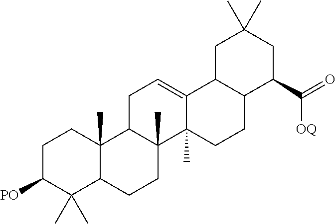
C1C([PO])C(C)(C)C2C(C)(C1)C1C(C)(CC2)C2(C)C(=CC1)C1C(CC2)C(C(=O)[OQ])CC(C)(C)C1
